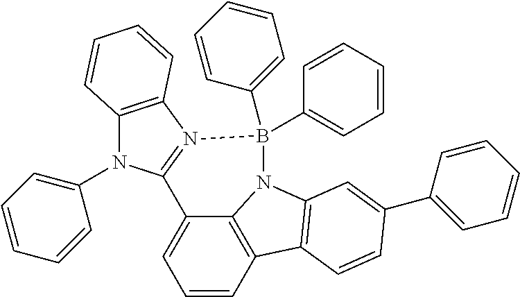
C1=CC2=C3C(=C1)C1=N(B(C4=CC=CC=C4)(C4=CC=CC=C4)N3C3=C2C=CC(C2=CC=CC=C2)=C3)C2=C(N1C1=CC=CC=C1)C=CC=C2
